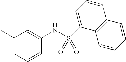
C1=CC(NS(=O)(=O)C2=CC=CC3=C2C=CC=C3)=CC(C)=C1
